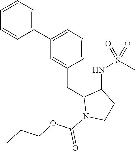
C1=CC=C(C2=CC=CC(CC3N(C(=O)OCCC)CCC3NS(C)(=O)=O)=C2)C=C1
